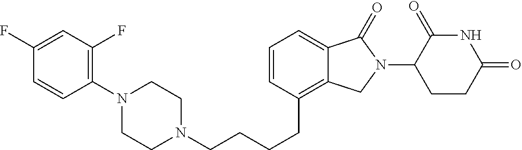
C(CCCC1=C2C(=CC=C1)C(=O)N(C1C(=O)NC(=O)CC1)C2)N1CCN(C2=C(F)C=C(F)C=C2)CC1
